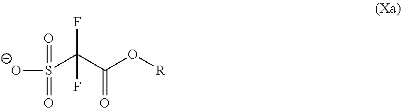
[O-]S(C(C(O[R])=O)(F)F)(=O)=O
